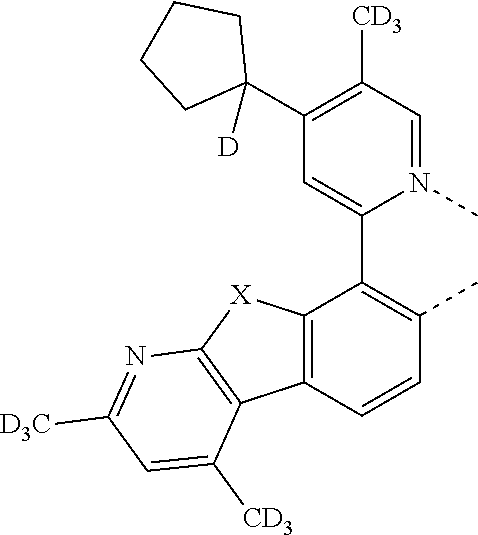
C12=C(C=CC(C)=C1C1=CC(C3([D])CCCC3)=C([CD3])C=N1C)C1=C([X]2)N=C([D3C])C=C1[CD3]
